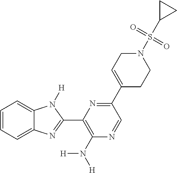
C1=CC=C2C(=C1)N([H])C(C1=C(N([H])[H])N=CC(C3=CCN(S(=O)(=O)C4CC4)CC3)=N1)=N2
